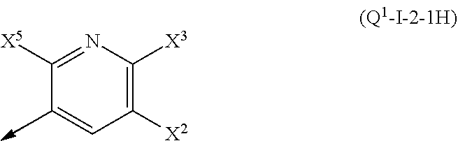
C1([X5])=NC([X3])=C([X2])C=C1
